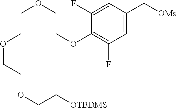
C1=C(C[OMs])C=C(F)C(OCCOCCOCCOCC[OTBDMS])=C1F
